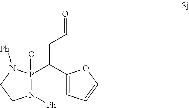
C1(C(P2(=O)N([Ph])CCN2[Ph])CC=O)=CC=CO1
